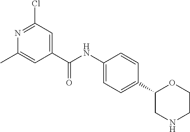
N1=C(Cl)C=C(C(NC2=CC=C(C3CNCCO3)C=C2)=O)C=C1C
